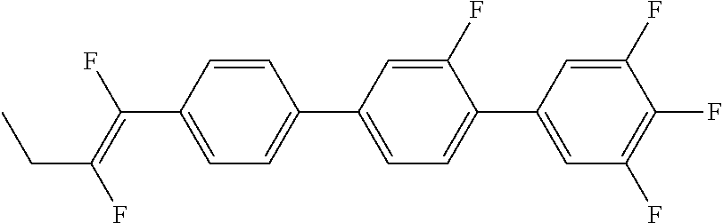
C1=CC(C(=C(CC)F)F)=CC=C1C1=CC=C(C2=CC(F)=C(F)C(F)=C2)C(F)=C1
